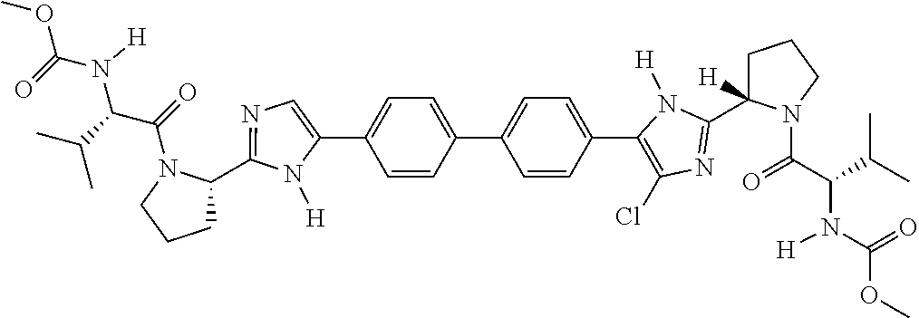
C1(C2=CC=C(C3=CC=C(C4=C(Cl)N=C(C5([H])CCCN5C(=O)C(C(C)C)N([H])C(=O)OC)N4[H])C=C3)C=C2)=CN=C(C2CCCN2C(=O)C(C(C)C)N([H])C(=O)OC)N1[H]
